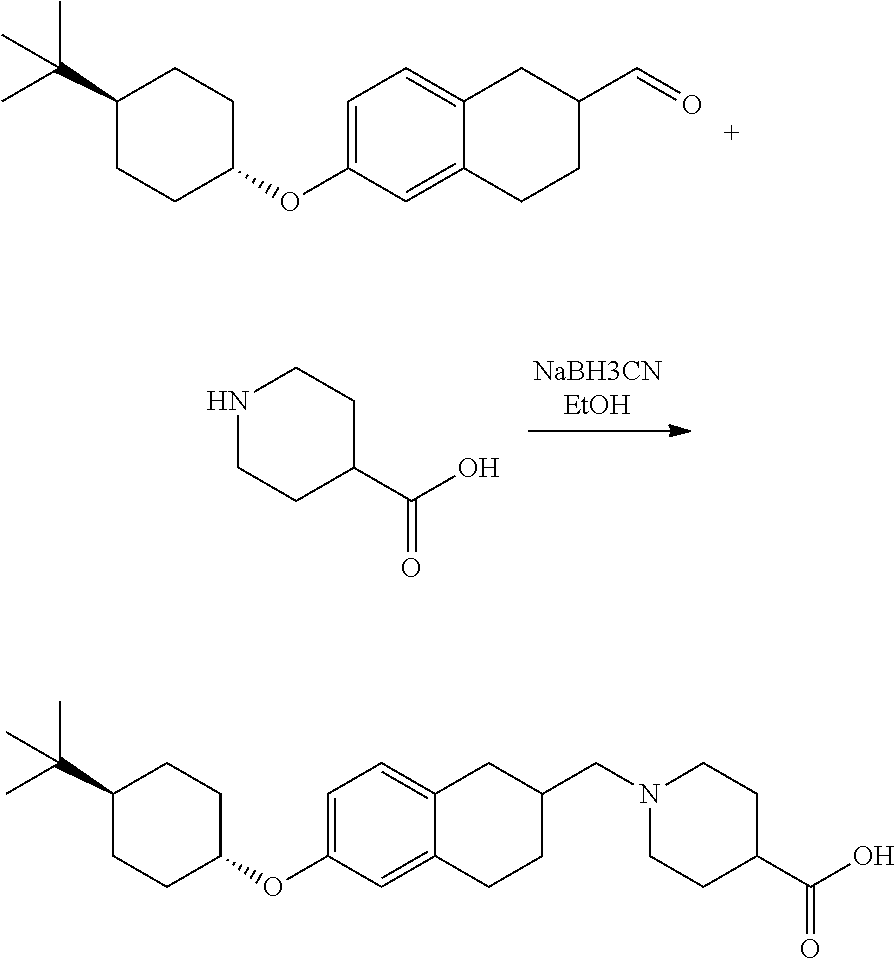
C1=C(OC2CCC(C(C)(C)C)CC2)C=C2C(=C1)CC(C=O)CC2.N1CCC(C(O)=O)CC1.C1=C(OC2CCC(C(C)(C)C)CC2)C=C2C(=C1)CC(CN1CCC(C(O)=O)CC1)CC2
